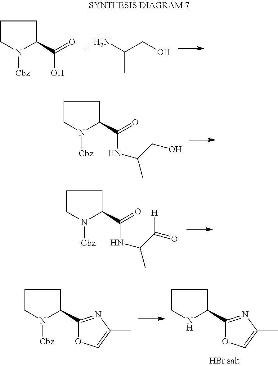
C1CN([Cbz])C(C(=O)O)C1.C(C)(N)CO.C1CN([Cbz])C(C(=O)NC(C)CO)C1.C1CN([Cbz])C(C(=O)NC(C)C(=O)[H])C1.C1CN([Cbz])C(C2=NC(C)=CO2)C1.C1CNC(C2=NC(C)=CO2)C1
